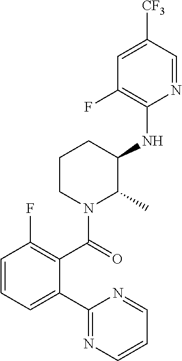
C1(C2=CC=CC(F)=C2C(=O)N2C(C)C(NC3=C(F)C=C([CF3])C=N3)CCC2)=NC=CC=N1
